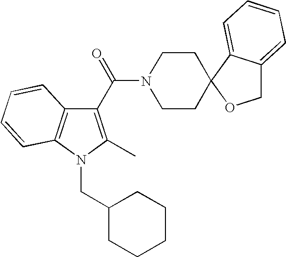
C1(C(=O)N2CCC3(CC2)C2=CC=CC=C2CO3)=C(C)N(CC2CCCCC2)C2=C1C=CC=C2
